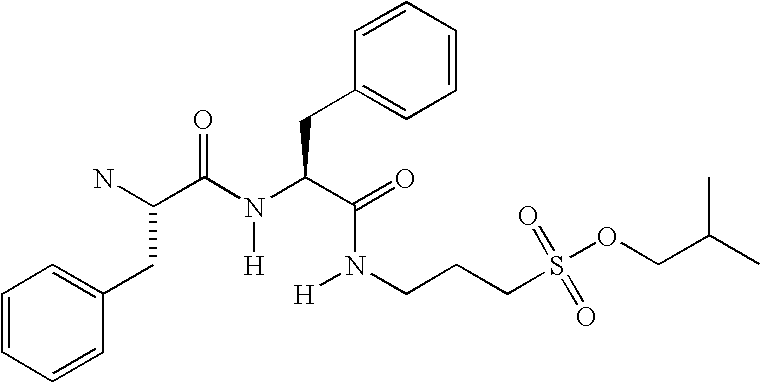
NC(C(N(C(C(=O)N(CCCS(=O)(=O)OCC(C)C)[H])CC1=CC=CC=C1)[H])=O)CC1=CC=CC=C1
